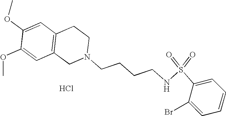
C1=C(OC)C(OC)=CC2=C1CCN(CCCCNS(=O)(=O)C1=CC=CC=C1Br)C2.Cl
